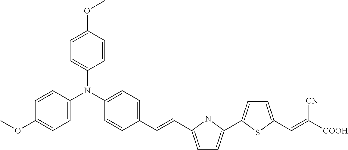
C1=CC(OC)=CC=C1N(C1=CC=C(OC)C=C1)C1=CC=C(C=CC2=CC=C(C3=CC=C(C=C([COOH])[CN])S3)N2C)C=C1
